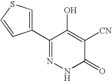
C1(C2=CSC=C2)=NNC(=O)C([CN])=C1O
